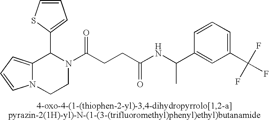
C12=CC=CN1CCN(C(CCC(NC(C1=CC(C(F)(F)F)=CC=C1)C)=O)=O)C2C1=CC=CS1
